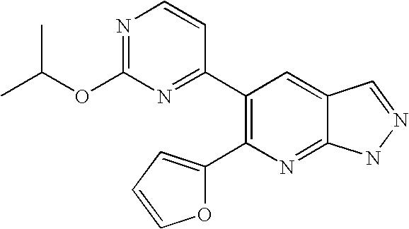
C1(C2=NC(OC(C)C)=NC=C2)=C(C2=CC=CO2)N=C2C(=C1)C=NN2
